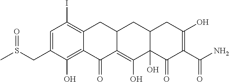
C1=C(CS(C)=O)C(O)=C2C(=C1I)CC1C(=C(O)C3(O)C(C1)CC(O)=C(C(N)=O)C3=O)C2=O
